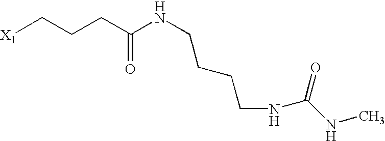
[X1]CCCC(NCCCCNC(NC)=O)=O
